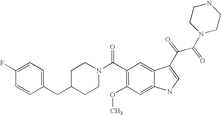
C1(F)=CC=C(CC2CCN(C(C3=C(OC)C=C4C(=C3)C(C(C(N3CCNCC3)=O)=O)=CN4)=O)CC2)C=C1
